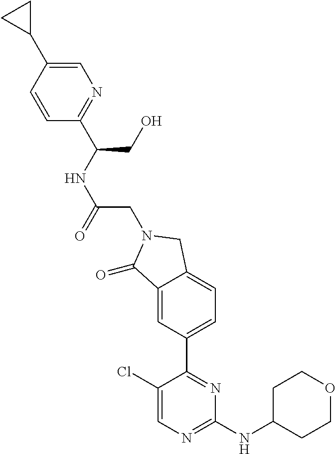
O=C(NC(CO)C1=NC=C(C2CC2)C=C1)CN1C(=O)C2=CC(C3=NC(NC4CCOCC4)=NC=C3Cl)=CC=C2C1
